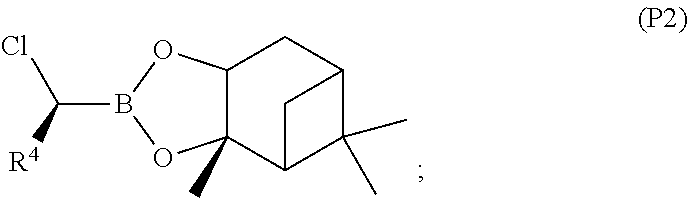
C(B1OC2(C)C(O1)CC1C(C)(C)C2C1)([R4])Cl
